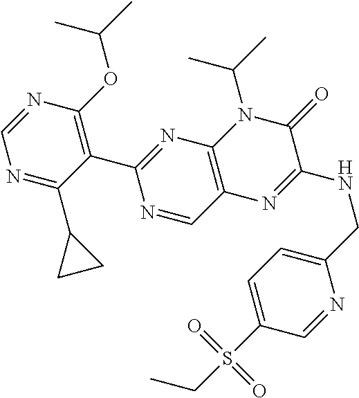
C1=NC(OC(C)C)=C(C2=NC3=C(C=N2)N=C(NCC2=CC=C(S(CC)(=O)=O)C=N2)C(=O)N3C(C)C)C(C2CC2)=N1
